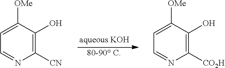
[80-90 C].C1([CN])=C(O)C([OMe])=CC=N1.C1([CO2H])=C(O)C([OMe])=CC=N1
